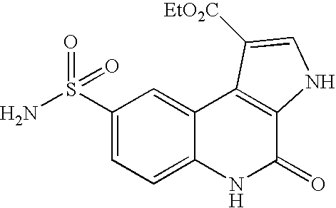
NS(C1=CC=C2C(=C1)C1=C(C(=O)N2)NC=C1[EtO2C])(=O)=O
